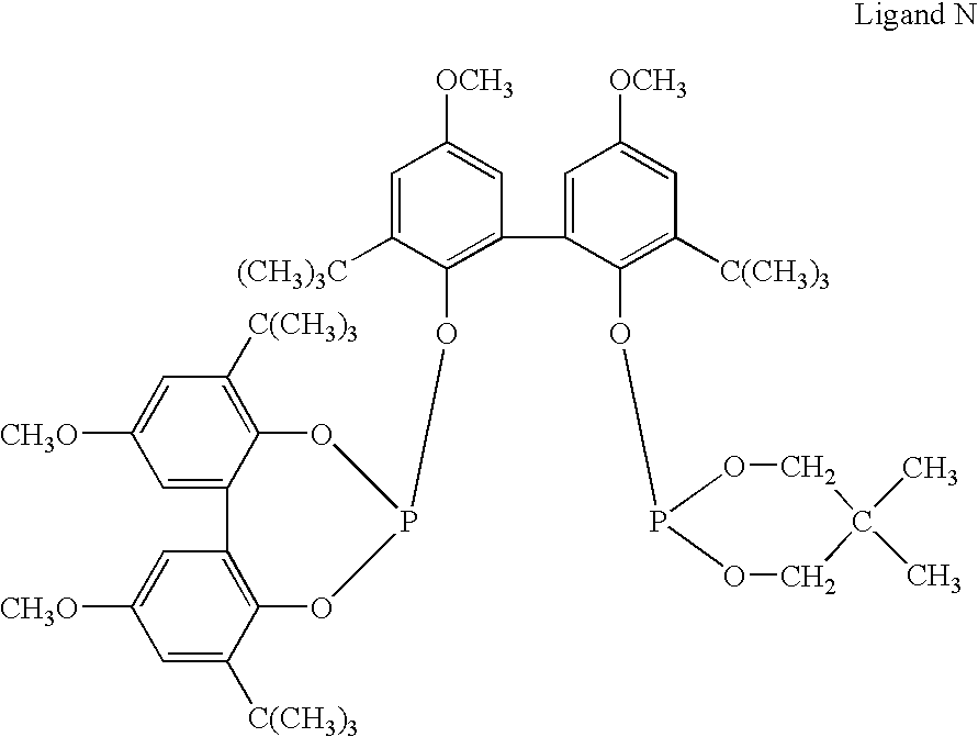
C1=C([(CH3)3C])C(OP2OC3=C([C(CH3)3])C=C([CH3O])C=C3C3=C(C([C(CH3)3])=CC([CH3O])=C3)O2)=C(C2=CC([OCH3])=CC([C(CH3)3])=C2OP2OCC(C)(C)CO2)C=C1[OCH3]
